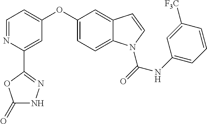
C1=C(OC2=CC=NC(C3=NNC(=O)O3)=C2)C=C2C(=C1)N(C(NC1=CC=CC([F3C])=C1)=O)C=C2
